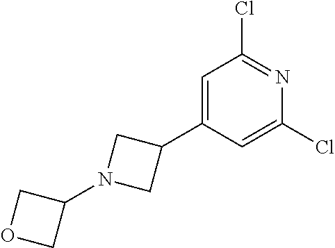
C1=C(C2CN(C3COC3)C2)C=C(Cl)N=C1Cl
